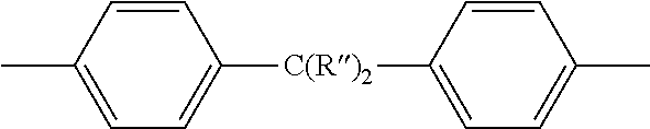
CC1=CC=C([C(R)2]C2=CC=C(C)C=C2)C=C1
